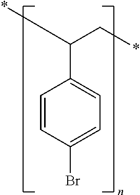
C1=CC(Br)=CC=C1C(*)C*
